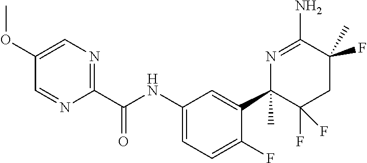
C1(OC)=CN=C(C(NC2=CC=C(F)C(C3(C)C(F)(F)CC(F)(C)C(N)=N3)=C2)=O)N=C1
